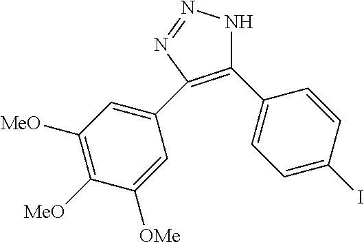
C1(C2=CC=C(I)C=C2)=C(C2=CC([MeO])=C([MeO])C([OMe])=C2)N=NN1
